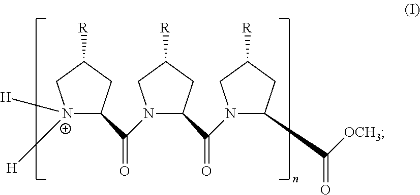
[N+]1([H])([H])C(C(N2C(C(N3C(C([OCH3])=O)CC([R])C3)=O)CC([R])C2)=O)CC([R])C1
